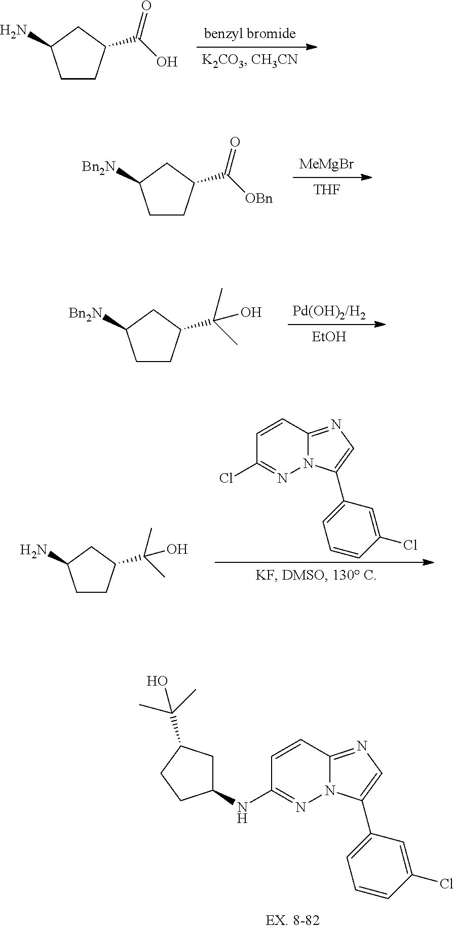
C1CC(C(O)=O)CC1N.[MeMgBr].[THF].C1CC(C([OBn])=O)CC1[Bn2N].C1CC(C(C)(C)O)CC1[Bn2N].[EtOH].C1=CC2=NC=C(C3=CC=CC(Cl)=C3)N2N=C1Cl.C1CC(C(C)(C)O)CC1N.C1=CC2=NC=C(C3=CC=CC(Cl)=C3)N2N=C1NC1CC(C(C)(C)O)CC1
